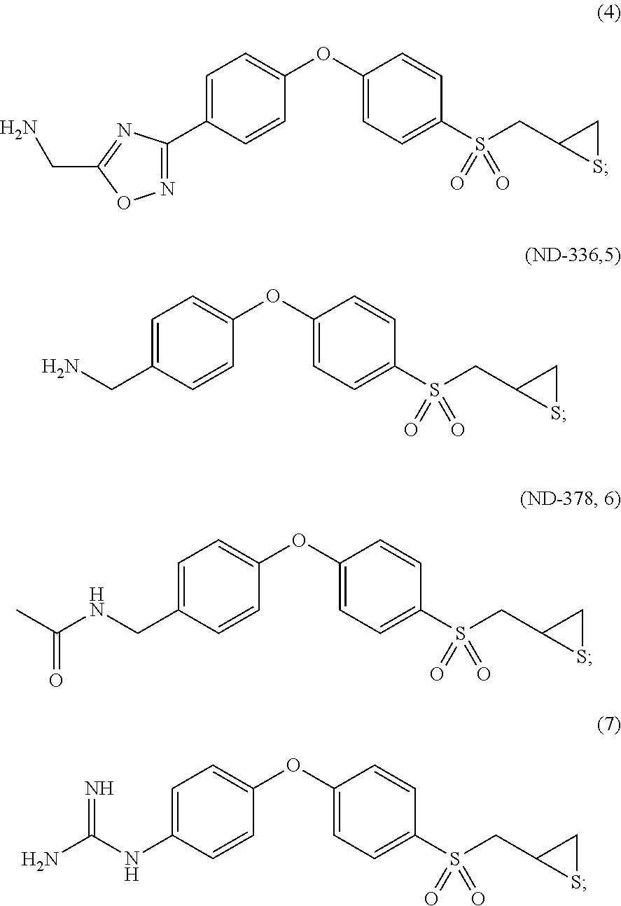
C1=C(C2=NOC(CN)=N2)C=CC(OC2=CC=C(S(CC3SC3)(=O)=O)C=C2)=C1.C1=C(CN)C=CC(OC2=CC=C(S(CC3SC3)(=O)=O)C=C2)=C1.C1=C(CNC(C)=O)C=CC(OC2=CC=C(S(CC3SC3)(=O)=O)C=C2)=C1.C1=C(NC(N)=N)C=CC(OC2=CC=C(S(CC3SC3)(=O)=O)C=C2)=C1
